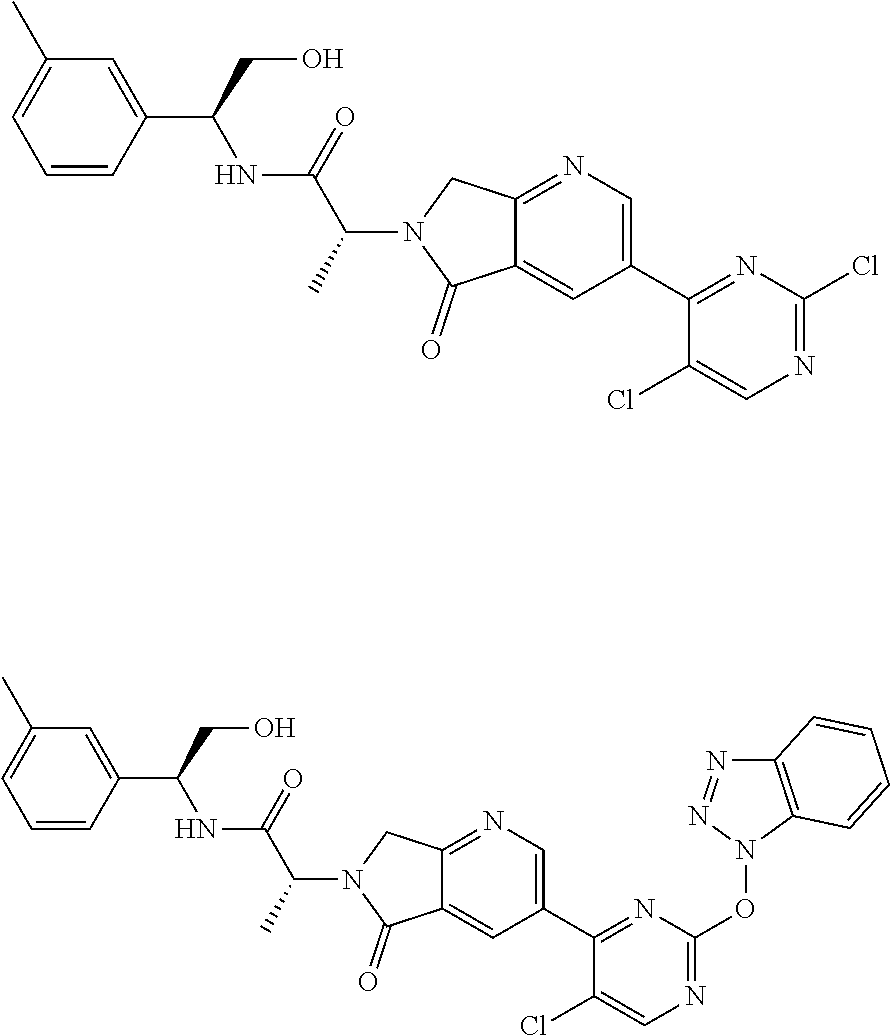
C1=C(C)C=C(C(CO)NC(C(N2C(=O)C3=CC(C4=NC(Cl)=NC=C4Cl)=CN=C3C2)C)=O)C=C1.C1=C2C(=O)N(C(C(NC(C3=CC(C)=CC=C3)CO)=O)C)CC2=NC=C1C1=NC(ON2C3=C(C=CC=C3)N=N2)=NC=C1Cl
